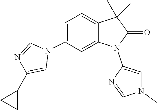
N1=CN(C2=CC=C3C(=C2)N(C2=CN(C)C=N2)C(=O)C3(C)C)C=C1C1CC1
